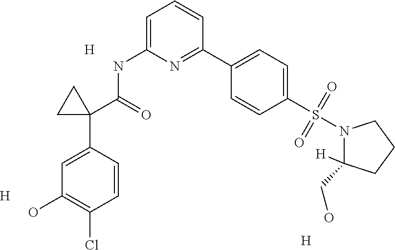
C1=C(NC(C2(C3=CC(O)=C(Cl)C=C3)CC2)=O)N=C(C2=CC=C(S(N3C([H])(CO)CCC3)(=O)=O)C=C2)C=C1.[H].[H].[H]
